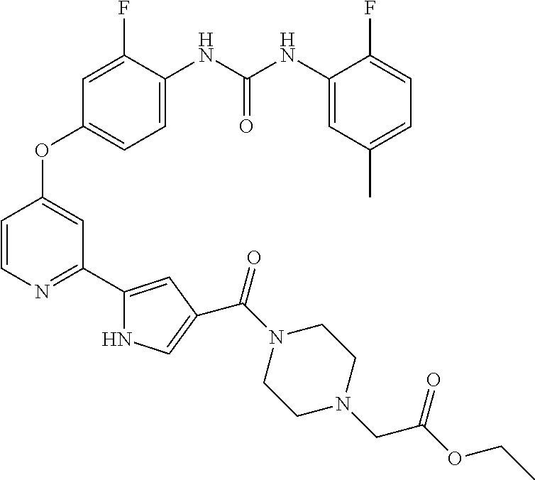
C(=O)(NC1=CC=C(OC2=CC(C3=CC(C(N4CCN(CC(OCC)=O)CC4)=O)=CN3)=NC=C2)C=C1F)NC1=CC(C)=CC=C1F
